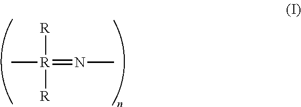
C[R]([R])([R])=NC
